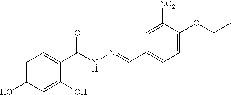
C1=C(O)C=C(O)C(C(NN=CC2=CC=C(OCC)C([NO2])=C2)=O)=C1
